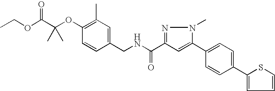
O(C(C(OC1=C(C)C=C(CNC(C2=NN(C)C(C3=CC=C(C4=CC=CS4)C=C3)=C2)=O)C=C1)(C)C)=O)CC
